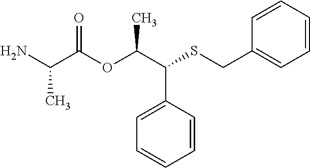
C1=C(C(C(OC(C(N)C)=O)C)SCC2=CC=CC=C2)C=CC=C1
